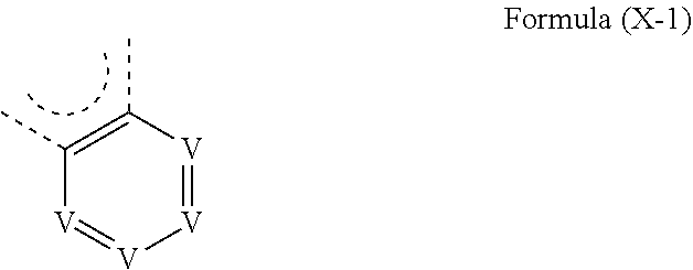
C1(C)=C(C)[V]=[V][V]=[V]1
